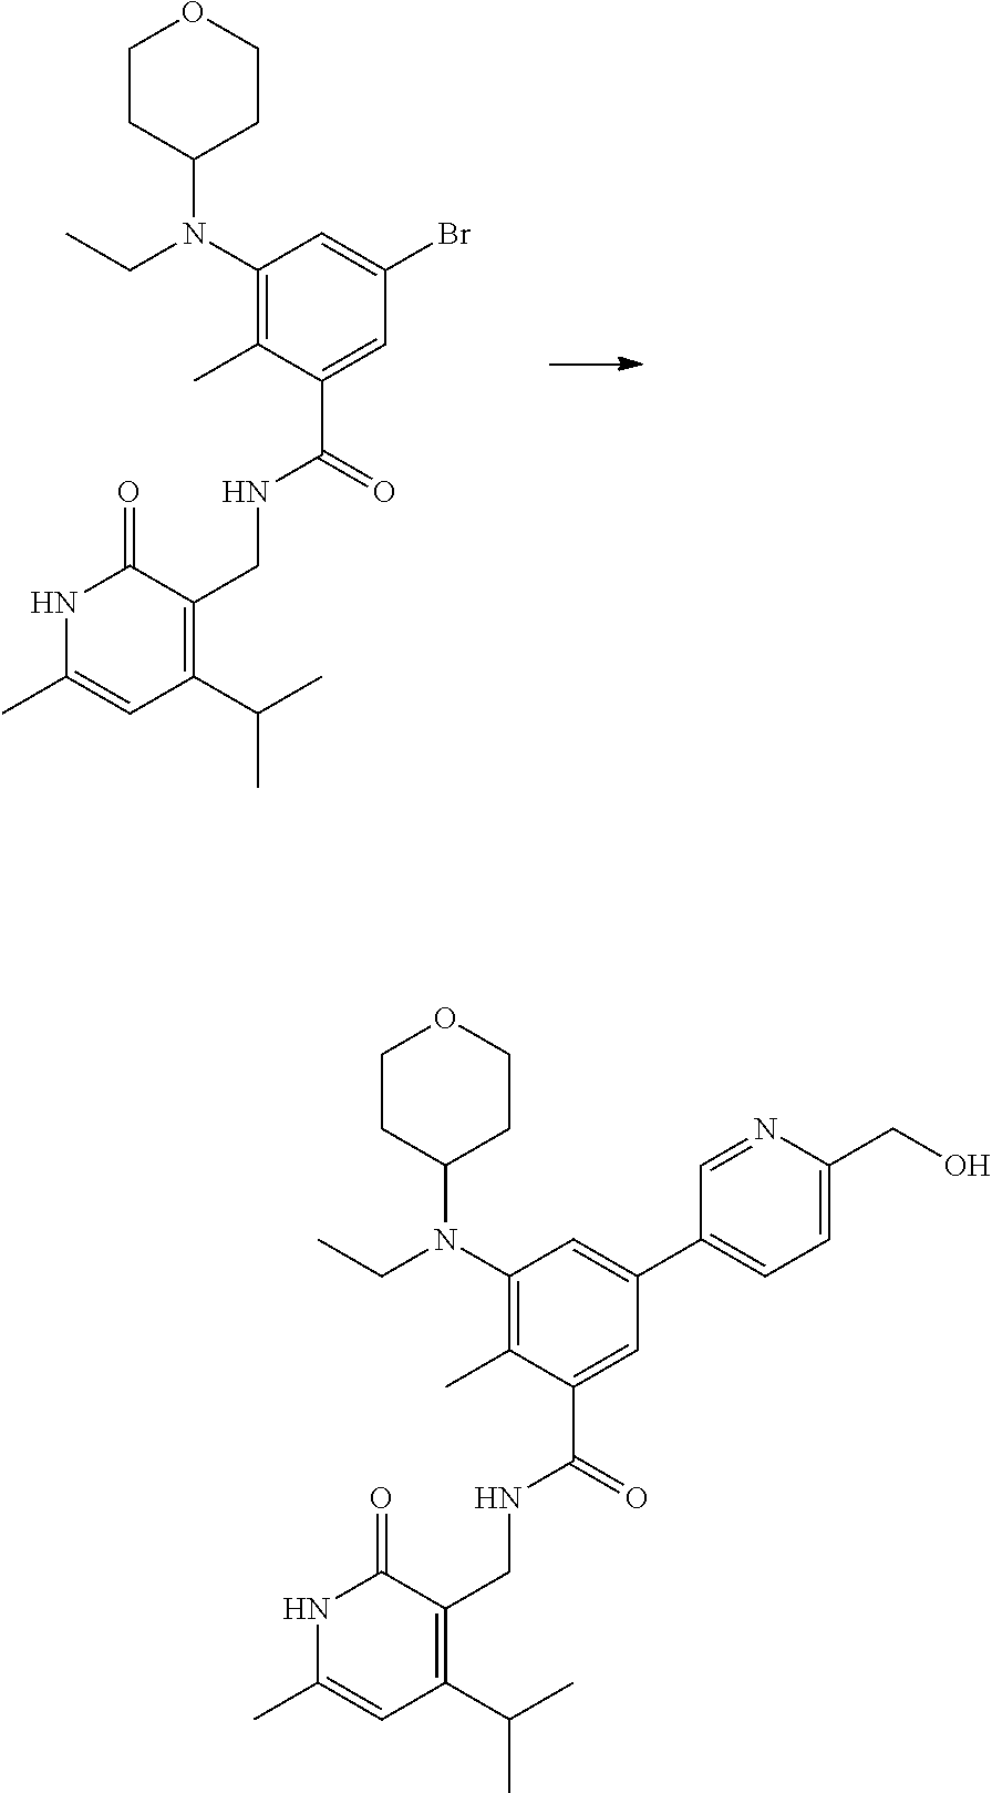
C1CC(N(C2=C(C)C(C(=O)NCC3=C(C(C)C)C=C(C)NC3=O)=CC(Br)=C2)CC)CCO1.C1CC(N(C2=C(C)C(C(=O)NCC3=C(C(C)C)C=C(C)NC3=O)=CC(C3=CC=C(CO)N=C3)=C2)CC)CCO1
